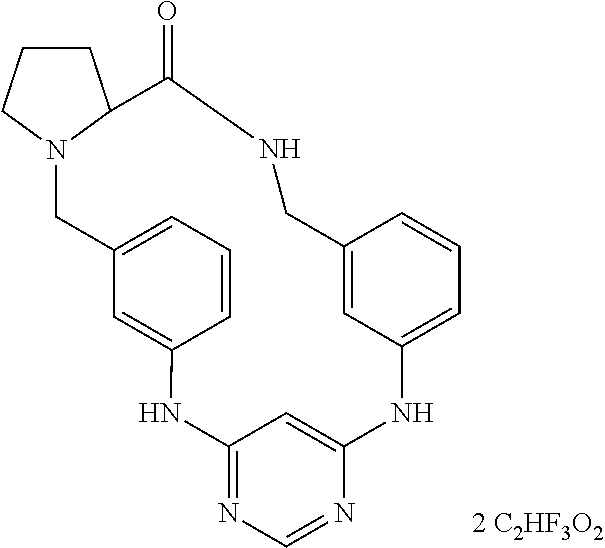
C12=CC=CC(=C1)NC1=NC=NC(=C1)NC1=CC=CC(=C1)CNC(=O)C1N(CCC1)C2
